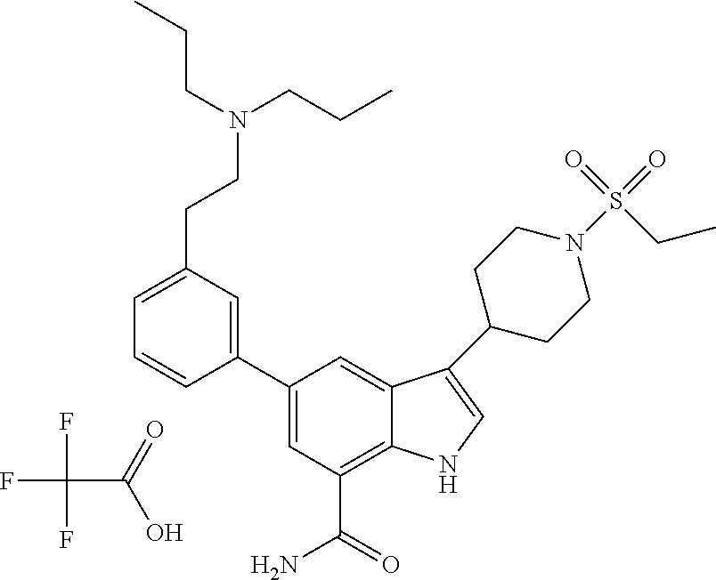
FC(F)(F)C(=O)O.C1=C(C2=CC(CCN(CCC)CCC)=CC=C2)C=C2C(=C1C(=O)N)NC=C2C1CCN(S(=O)(=O)CC)CC1
